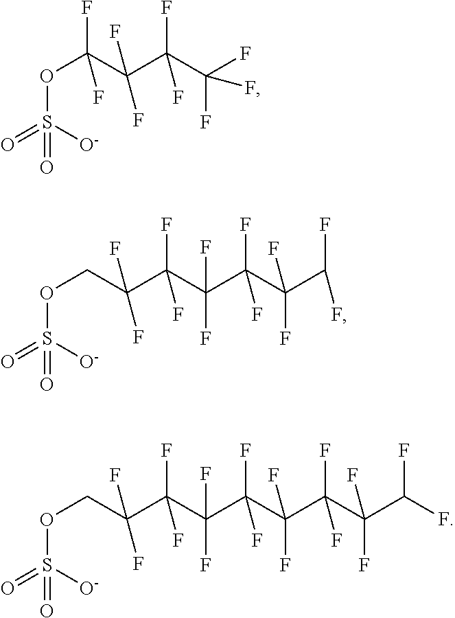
O(S([O-])(=O)=O)C(F)(C(C(C(F)(F)F)(F)F)(F)F)F.O(S([O-])(=O)=O)CC(C(C(C(C(C(F)F)(F)F)(F)F)(F)F)(F)F)(F)F.O(S([O-])(=O)=O)CC(C(C(C(C(C(F)(C(C(F)F)(F)F)F)(F)F)(F)F)(F)F)(F)F)(F)F
